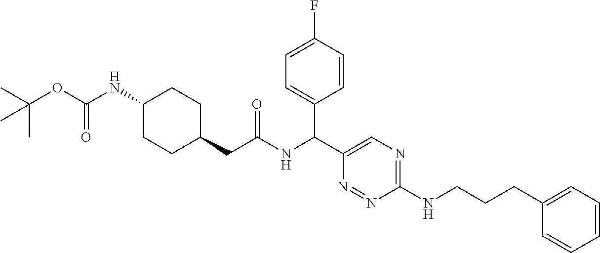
CC(OC(NC1CCC(CC(NC(C2=CC=C(F)C=C2)C2=CN=C(NCCCC3=CC=CC=C3)N=N2)=O)CC1)=O)(C)C
